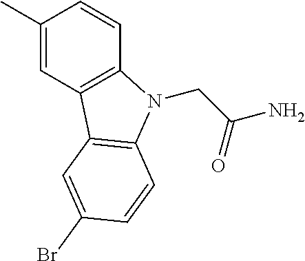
C1(C)=CC2=C(C=C1)N(CC(N)=O)C1=C2C=C(Br)C=C1
